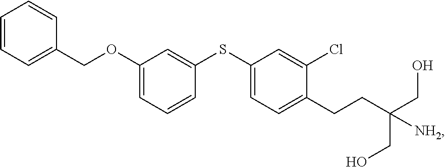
C1=CC=C(COC2=CC=CC(SC3=CC=C(CCC(CO)(CO)[NH2])C(Cl)=C3)=C2)C=C1
